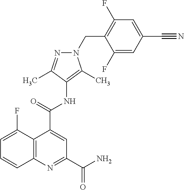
C12=C(N=C(C(=O)N)C=C1C(=O)NC1=C(C)N(CC3=C(F)C=C(C#N)C=C3F)N=C1C)C=CC=C2F
